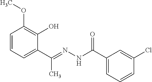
C1=CC=C(C(=NNC(C2=CC=CC(Cl)=C2)=O)C)C(O)=C1OC
